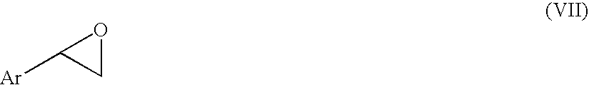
C1OC1[Ar]
